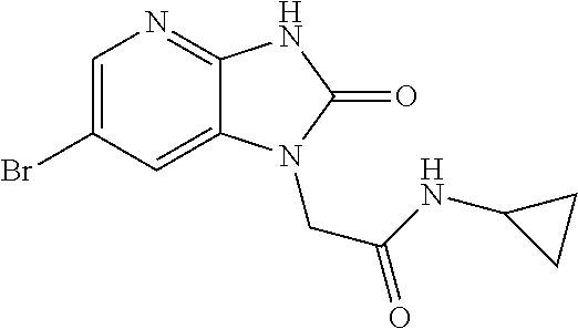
C1=C(Br)C=C2C(=N1)NC(=O)N2CC(NC1CC1)=O
